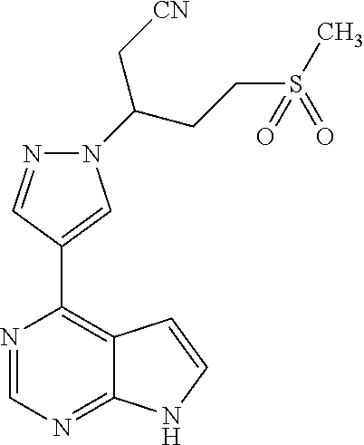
N1=CN=C2C(=C1C1=CN(C(C[CN])CCS(C)(=O)=O)N=C1)C=CN2
